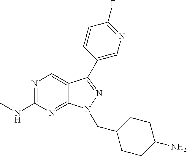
N1=C(NC)N=C2C(=C1)C(C1=CN=C(F)C=C1)=NN2CC1CCC(N)CC1
